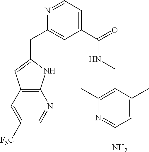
C12=C(NC(CC3=CC(C(NCC4=C(C)N=C(N)C=C4C)=O)=CC=N3)=C1)N=CC([F3C])=C2
